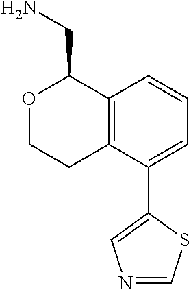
C12=C(C(C3=CN=CS3)=CC=C1)CCOC2CN
